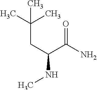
C(CC(C(=O)N)NC)(C)(C)C
